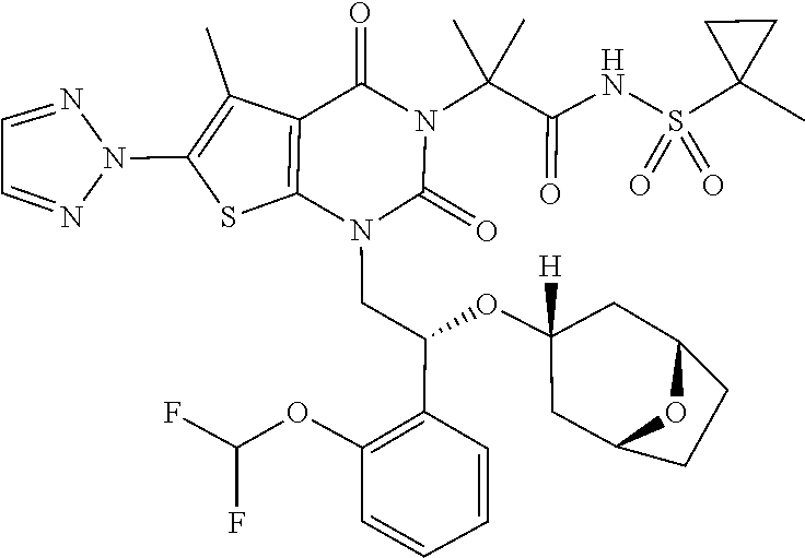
O(C(F)F)C1=C(C(OC2([H])CC3CCC(C2)O3)CN2C(=O)N(C(C(=O)NS(C3(C)CC3)(=O)=O)(C)C)C(=O)C3=C2SC(N2N=CC=N2)=C3C)C=CC=C1
